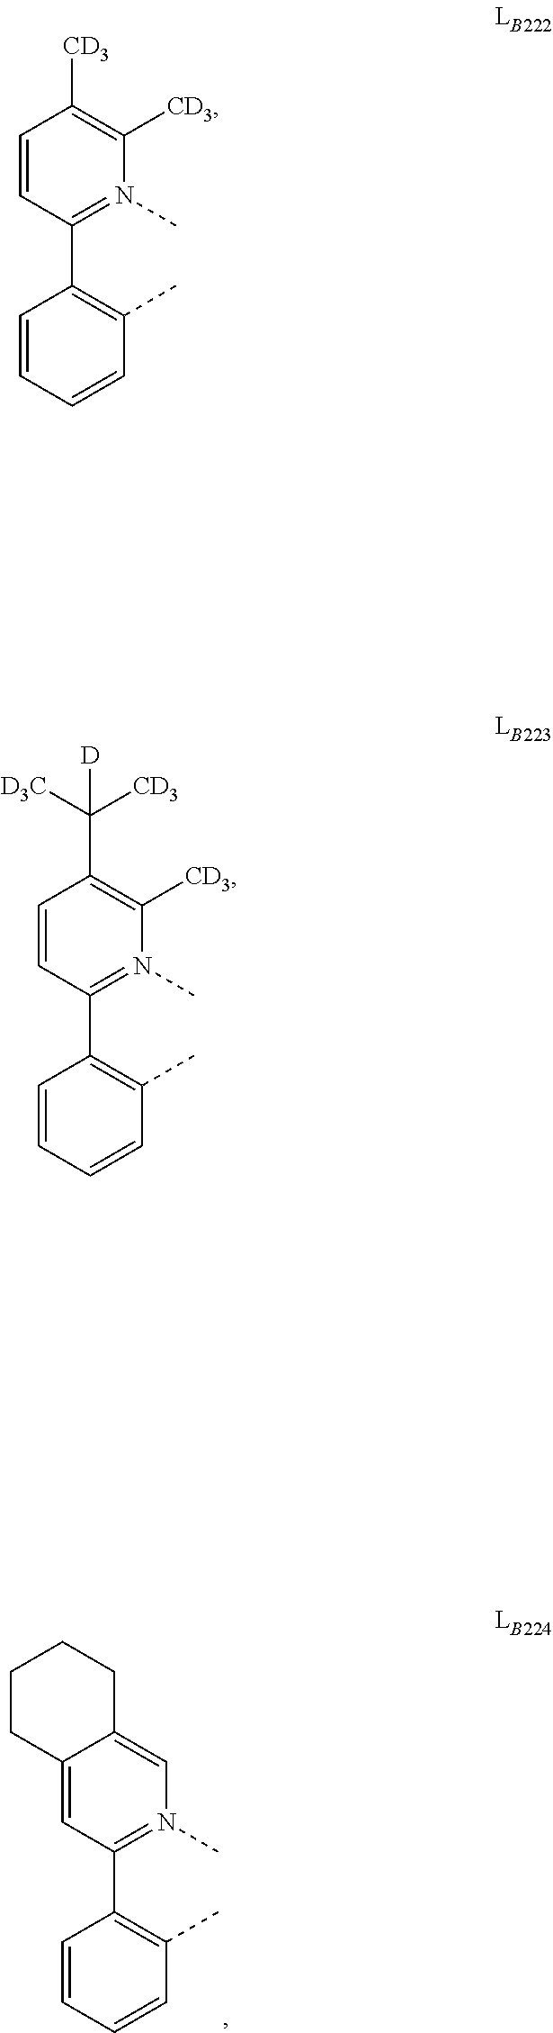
C1=CC=CC(C)=C1C1=N(C)C([CD3])=C([CD3])C=C1.C1=CC=CC(C)=C1C1=N(C)C([CD3])=C(C([CD3])([D3C])[D])C=C1.C1=CC=CC(C)=C1C1=N(C)C=C2C(=C1)CCCC2
